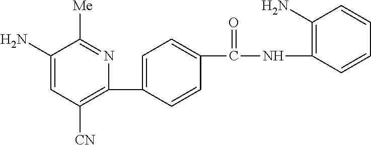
C1(C2=CC=C(C(NC3=C(N)C=CC=C3)=O)C=C2)=C([CN])C=C(N)C([Me])=N1
